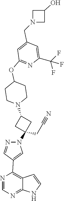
C1=NC(C2=CN(C3(CC#N)CC(N4CCC(OC5=NC(C(F)(F)F)=CC(CN6CC(O)C6)=C5)CC4)C3)N=C2)=C2C(=N1)NC=C2
